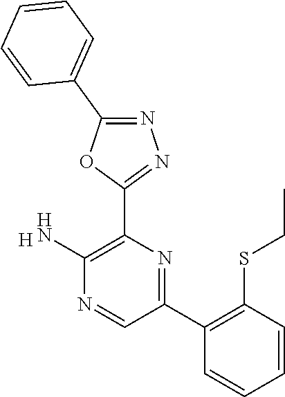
[H].C1(C2=C(SCC)C=CC=C2)=NC(C2=NN=C(C3=CC=CC=C3)O2)=C(N)N=C1
